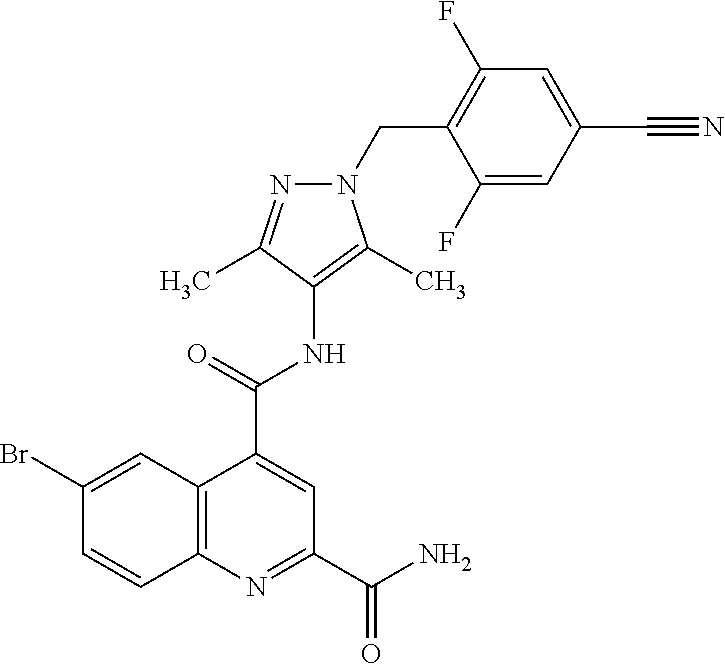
C12=C(N=C(C(=O)N)C=C1C(=O)NC1=C(C)N(CC3=C(F)C=C(C#N)C=C3F)N=C1C)C=CC(Br)=C2
